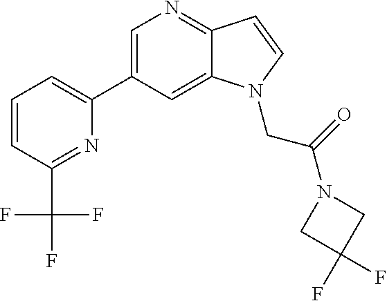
C1=C(C2=CC=CC(C(F)(F)F)=N2)C=C2C(=N1)C=CN2CC(N1CC(F)(F)C1)=O
